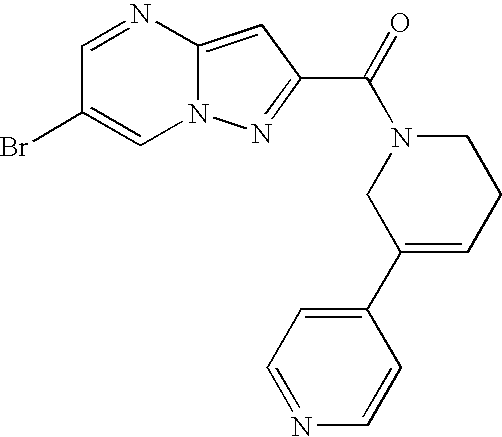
C1=NC2=CC(C(=O)N3CC(C4=CC=NC=C4)=CCC3)=NN2C=C1Br
